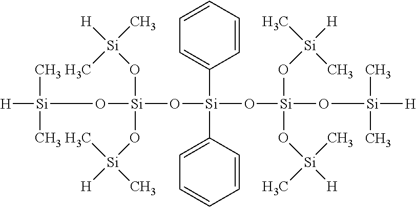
[H][Si](C)(C)O[Si](O[Si]([H])(C)C)(O[Si](C)(C)[H])O[Si](C1=CC=CC=C1)(C1=CC=CC=C1)O[Si](O[Si](C)(C)[H])(O[Si]([H])(C)C)O[Si]([H])(C)C
